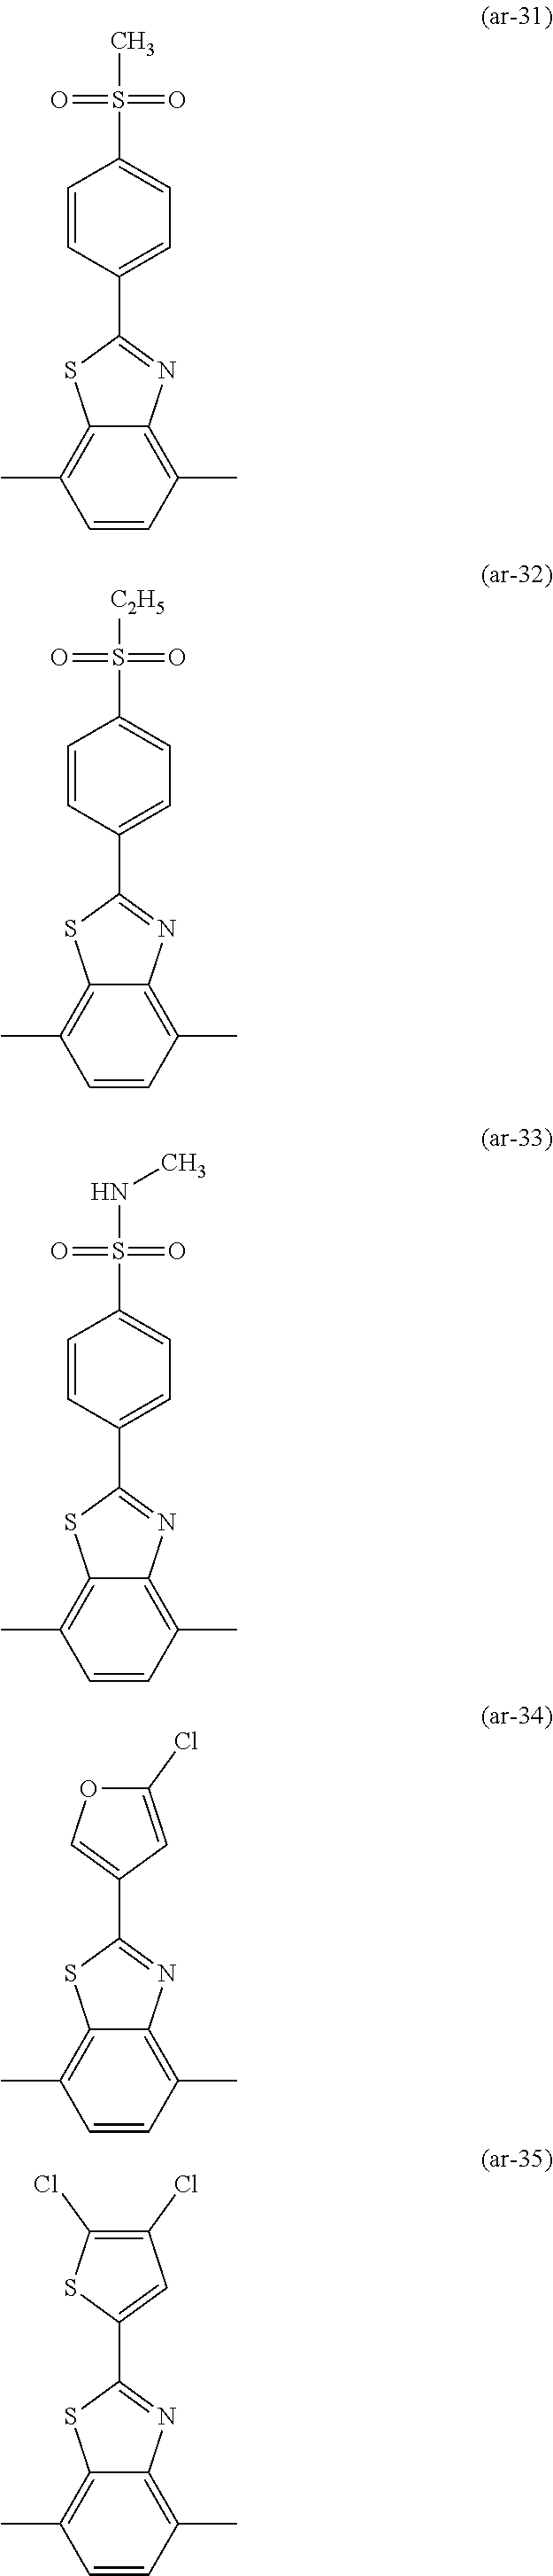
C1=CC(C2=NC3=C(C)C=CC(C)=C3S2)=CC=C1S(C)(=O)=O.C1=CC(C2=NC3=C(C)C=CC(C)=C3S2)=CC=C1S([C2H5])(=O)=O.C1=CC(C2=NC3=C(C)C=CC(C)=C3S2)=CC=C1S(NC)(=O)=O.C1(C2=NC3=C(C)C=CC(C)=C3S2)=COC(Cl)=C1.C1(C2=NC3=C(C)C=CC(C)=C3S2)=CC(Cl)=C(Cl)S1
